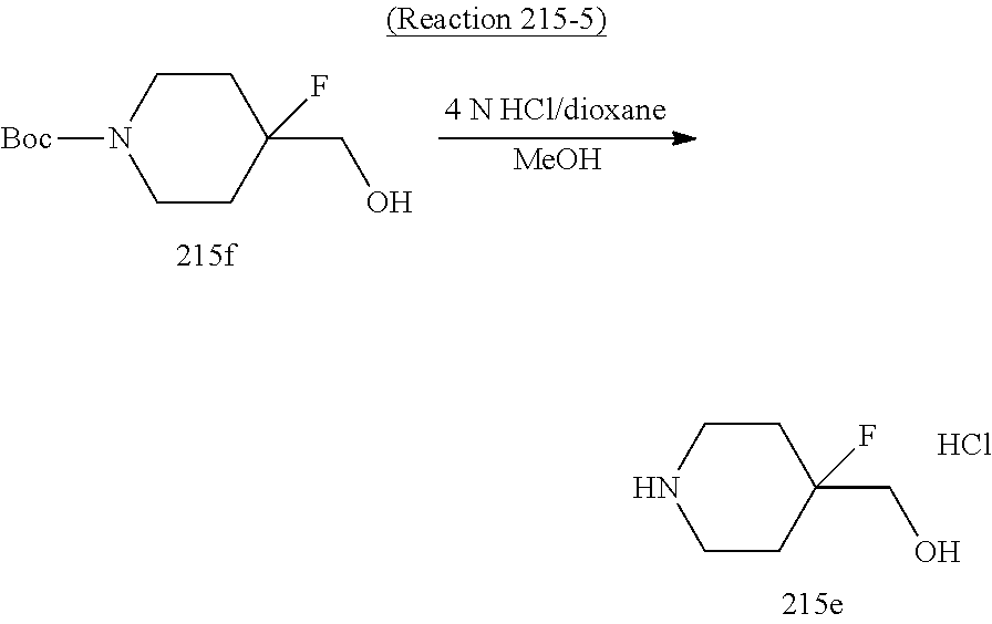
[MeOH].C1CC(F)(CO)CCN1[Boc].C1CC(F)(CO)CCN1.Cl
